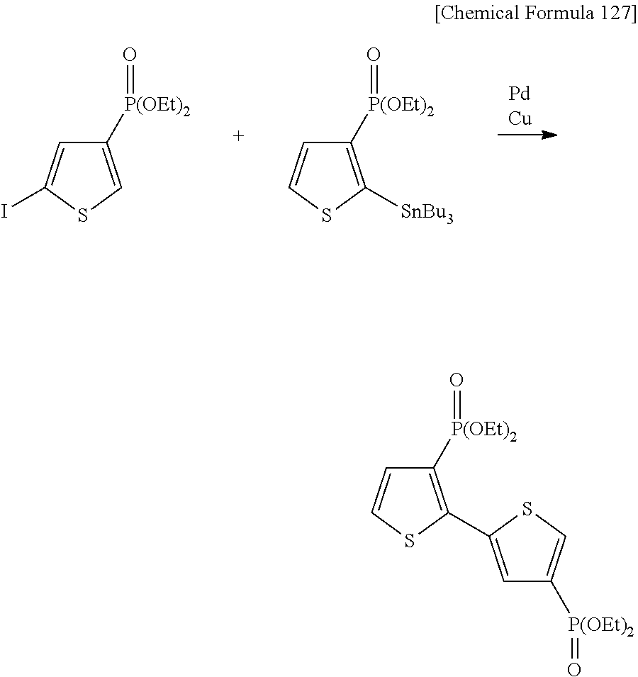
C1([P(OEt)2]=O)=CSC(I)=C1.C1([P(OEt)2]=O)=C([SnBu3])SC=C1.C1([P(OEt)2]=O)=C(C2=CC([P(OEt)2]=O)=CS2)SC=C1
